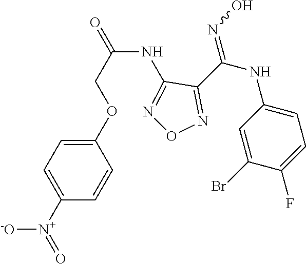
C(NC1=NON=C1C(NC1=CC=C(F)C(Br)=C1)=NO)(=O)COC1=CC=C([N+](=O)[-O])C=C1
